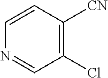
C1(Cl)=C([CN])C=CN=C1
